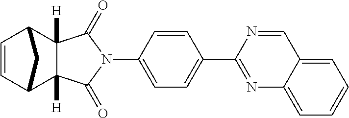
N1(C2=CC=C(C3=NC4=CC=CC=C4C=N3)C=C2)C(=O)C2([H])C([H])(C1=O)C1C=CC2C1
